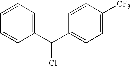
C1=CC=C(C(C2=CC=C([CF3])C=C2)Cl)C=C1
